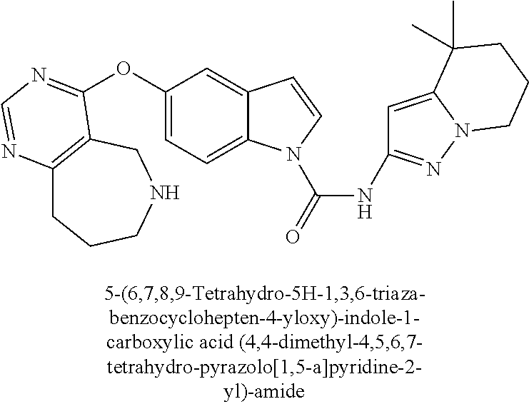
C1(OC2=NC=NC3=C2CNCCC3)=CC=C2C(=C1)C=CN2C(=O)NC1=NN2C(=C1)C(C)(C)CCC2
